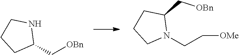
C1CCC(C[OBn])N1.C1CCN(CC[OMe])C1C[OBn]
